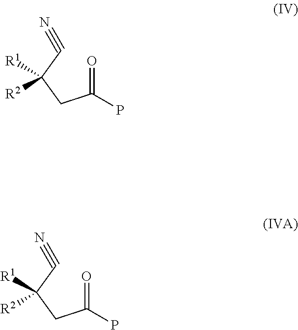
N#CC([R1])([R2])CC(=O)P.[R1]C([R2])(C#N)CC(=O)P
